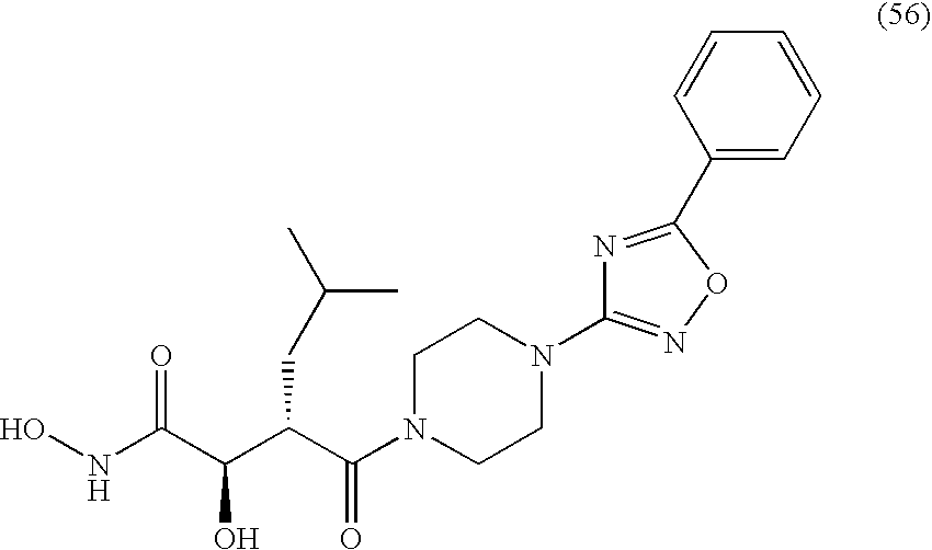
ONC(C(C(C(N1CCN(C2=NOC(C3=CC=CC=C3)=N2)CC1)=O)CC(C)C)O)=O
